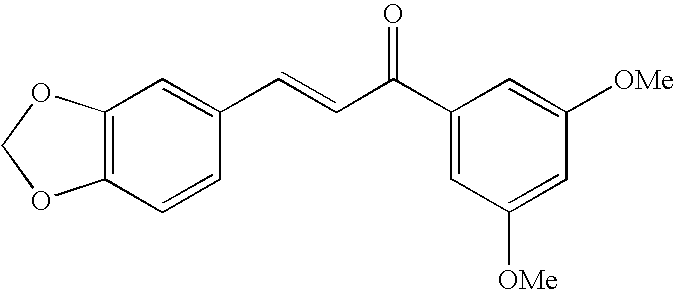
C1(C(C=CC2=CC3=C(C=C2)OCO3)=O)=CC([OMe])=CC([OMe])=C1
